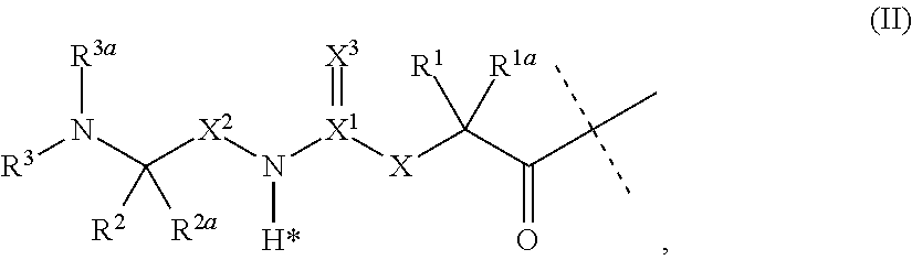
[R3]N(C([X2]N([X1]([X]C(C(C(C)(C)C)=O)([R1])[R1a])=[X3])[H*])([R2a])[R2])[R3a]
